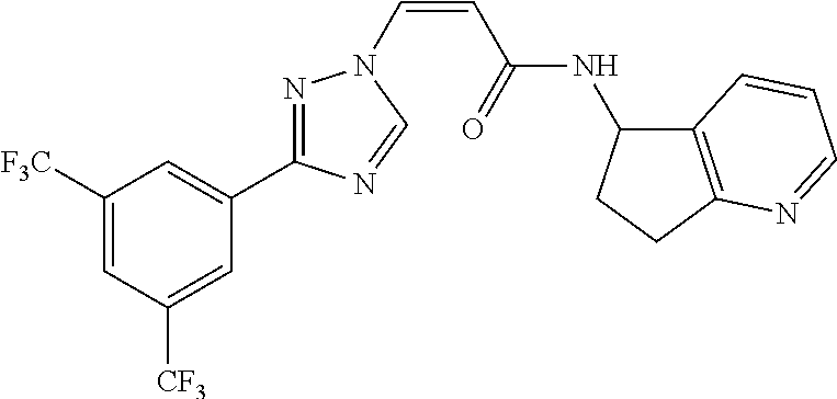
C1([F3C])=CC([CF3])=CC(C2=NN(C=CC(=O)NC3C4=C(CC3)N=CC=C4)C=N2)=C1
